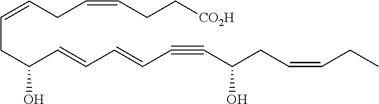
C(CC(C=CC=CC#CC(CC=CCC)O)O)=CCC=CCC[CO2H]
